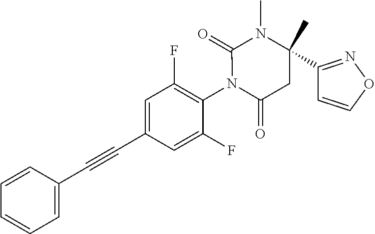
C1=CC(C#CC2=CC(F)=C(N3C(=O)CC(C4=NOC=C4)(C)N(C)C3=O)C(F)=C2)=CC=C1
